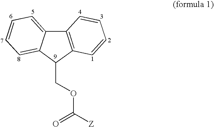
C12=C(C(COC([Z])=O)C3=CC=CC=C13)C=CC=C2
